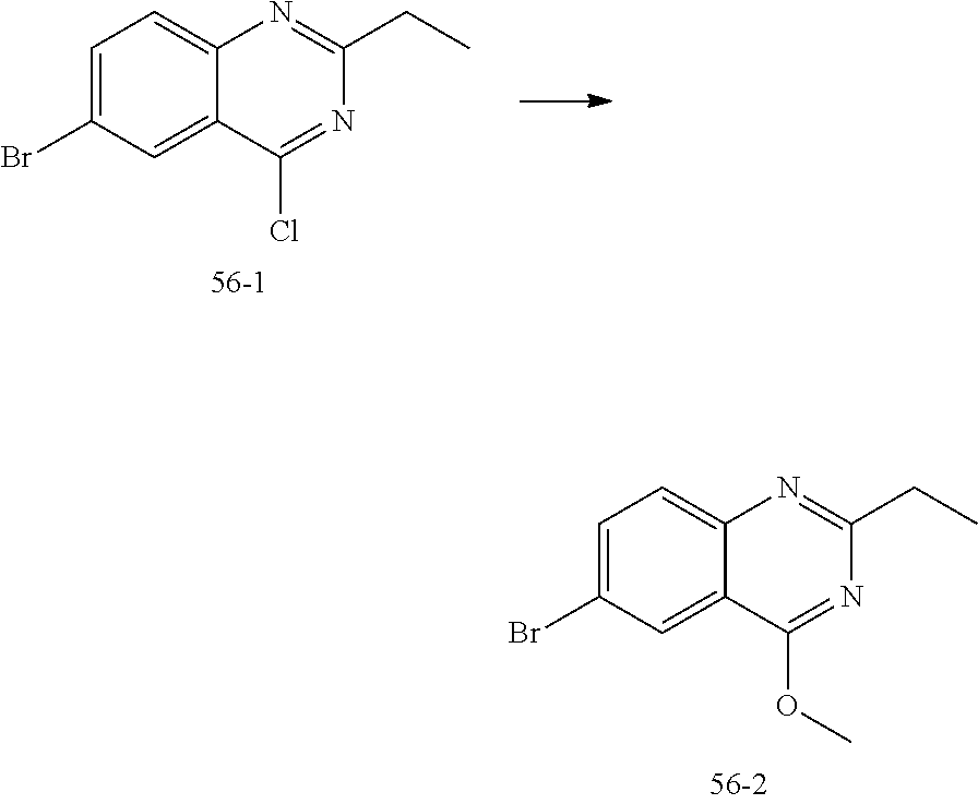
C1=C(Br)C=C2C(=C1)N=C(CC)N=C2Cl.C1=C(Br)C=C2C(=C1)N=C(CC)N=C2OC
